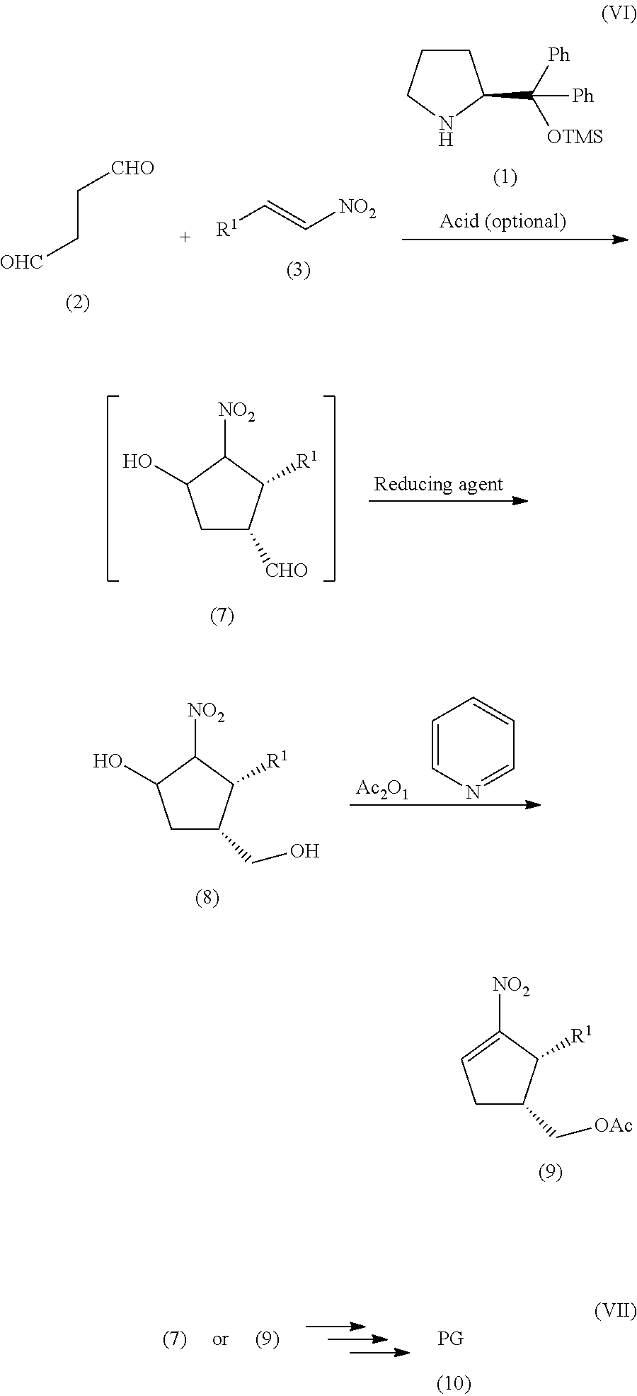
C(C[OHC])[CHO].[R1]C=C[NO2].C1CCNC1C([Ph])([OTMS])[Ph].C1C(C[OAc])C([R1])C([NO2])=C1.C1C([CHO])C([R1])C([NO2])C1O.C1C(CO)C([R1])C([NO2])C1O.C1=CN=CC=C1.[Ac2O1]
